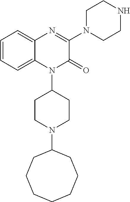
C1=CC=C2C(=C1)N=C(N1CCNCC1)C(=O)N2C1CCN(C2CCCCCCC2)CC1
